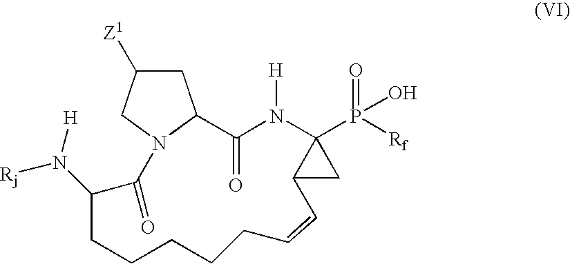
O=P(O)([Rf])C12N([H])C(=O)C3CC([Z1])CN3C(=O)C(N([H])[Rj])CCCCCC=CC1C2
